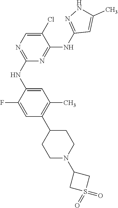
FC1=CC(C2CCN(C3CS(=O)(=O)C3)CC2)=C(C)C=C1NC1=NC=C(Cl)C(NC2=NNC(C)=C2)=N1
